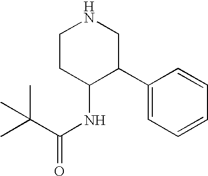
C1CC(NC(=O)C(C)(C)C)C(C2=CC=CC=C2)CN1
